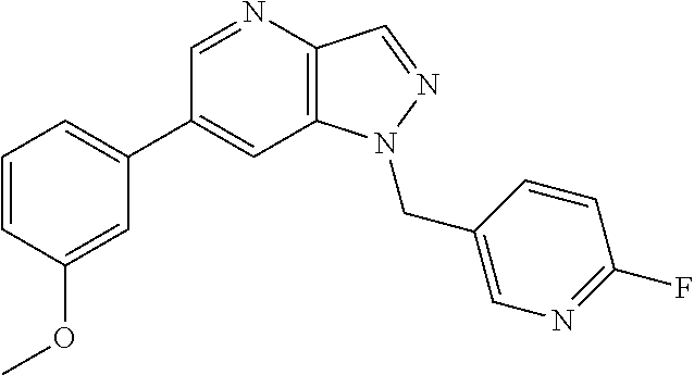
C1(C2=CC=CC(OC)=C2)=CC2=C(C=NN2CC2=CN=C(F)C=C2)N=C1
